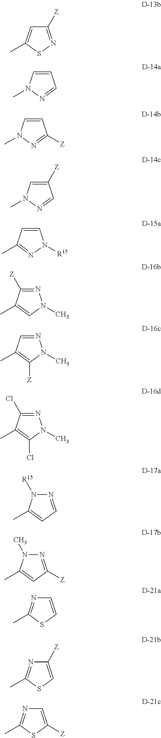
C1([Z])=NSC(C)=C1.C1=CN(C)N=C1.C1=CN(C)N=C1[Z].C1([Z])=CN(C)N=C1.C1=CC(C)=NN1[R15].N1=C([Z])C(C)=CN1C.N1=CC(C)=C([Z])N1C.N1=C(Cl)C(C)=C(Cl)N1C.N1=CC=C(C)N1[R15].N1=C([Z])C=C(C)N1C.C1=CSC(C)=N1.C1([Z])=CSC(C)=N1.C1=C([Z])SC(C)=N1
